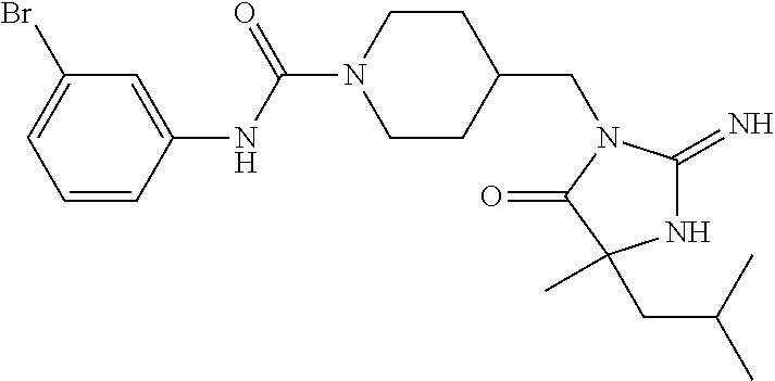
C1=CC(NC(N2CCC(CN3C(=N)NC(CC(C)C)(C)C3=O)CC2)=O)=CC(Br)=C1
